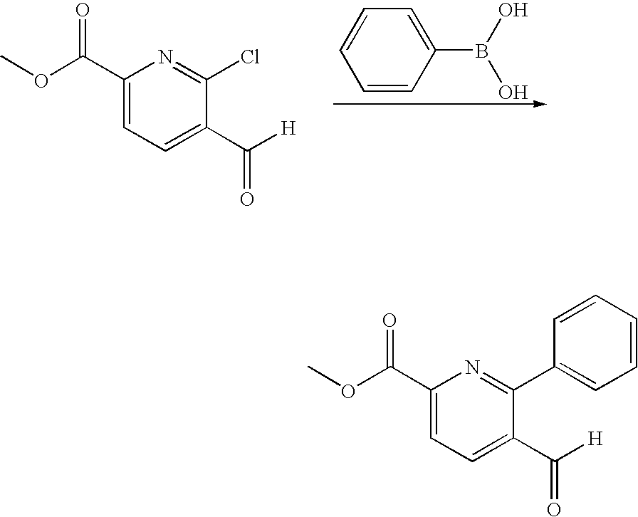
C1=CC=C(B(O)O)C=C1.C1(C(OC)=O)=CC=C(C([H])=O)C(Cl)=N1.C1(C(OC)=O)=CC=C(C([H])=O)C(C2=CC=CC=C2)=N1
